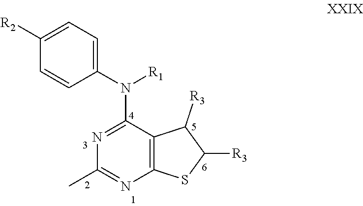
N1=C(N([R1])C2=CC=C([R2])C=C2)C2=C(N=C1C)SC([R3])C2[R3]
